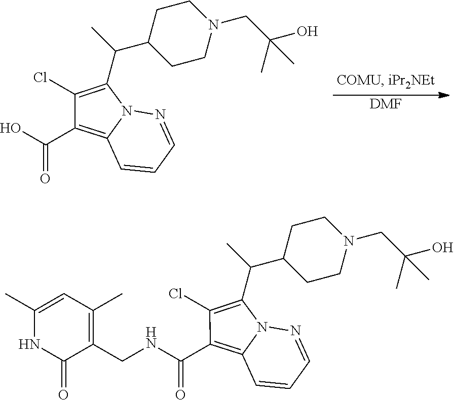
[DMF].OC(=O)C1=C2N(N=CC=C2)C(C(C)C2CCN(CC(O)(C)C)CC2)=C1Cl.C(=O)(C1=C2N(N=CC=C2)C(C(C)C2CCN(CC(O)(C)C)CC2)=C1Cl)NCC1=C(C)C=C(C)NC1=O
